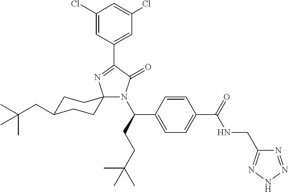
C1(Cl)=CC(C2=NC3(N(C(CCC(C)(C)C)C4=CC=C(C(=O)NCC5=NNN=N5)C=C4)C2=O)CCC(CC(C)(C)C)CC3)=CC(Cl)=C1
